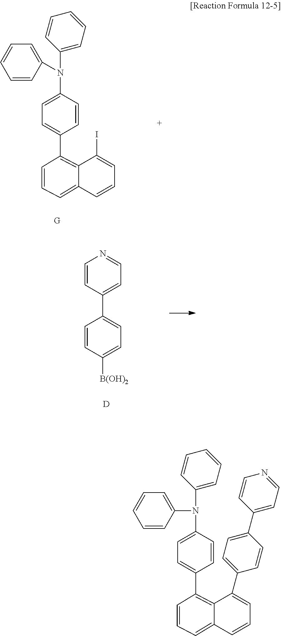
C1(C2=CC=C(N(C3=CC=CC=C3)C3=CC=CC=C3)C=C2)=C2C(=CC=C1)C=CC=C2C1=CC=C(C2=CC=NC=C2)C=C1.C1(C2=CC=C(N(C3=CC=CC=C3)C3=CC=CC=C3)C=C2)=C2C(=CC=C1)C=CC=C2I.C1(C2=CC=C([B(OH)2])C=C2)=CC=NC=C1.[D]
